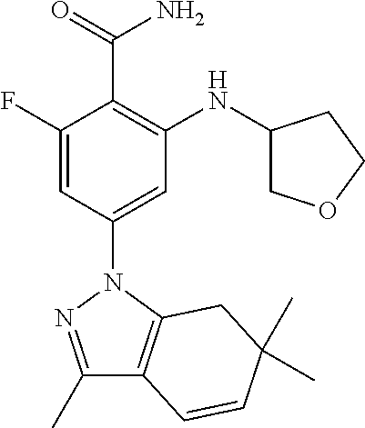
C1(F)=CC(N2N=C(C)C3=C2CC(C)(C)C=C3)=CC(NC2COCC2)=C1C(=O)N
